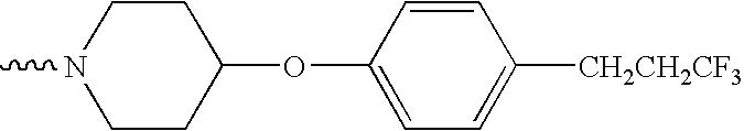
CN1CCC(OC2=CC=C([CH2CH2CF3])C=C2)CC1
